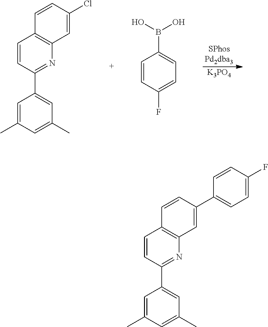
[K3PO4].C1=C(C)C=C(C)C=C1C1=NC2=C(C=C1)C=CC(Cl)=C2.C1=CC(F)=CC=C1B(O)O.C1=C(C)C=C(C)C=C1C1=NC2=C(C=C1)C=CC(C1=CC=C(F)C=C1)=C2
